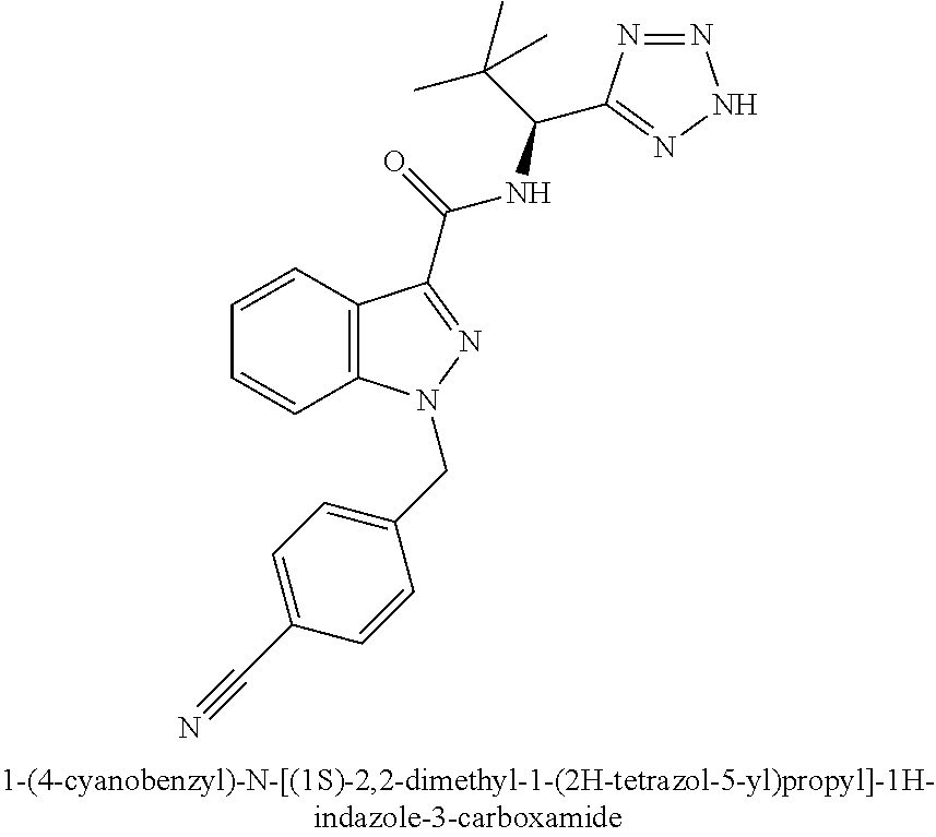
C1=CC2=C(C=C1)N(CC1=CC=C(C#N)C=C1)N=C2C(NC(C(C)(C)C)C1=NNN=N1)=O
